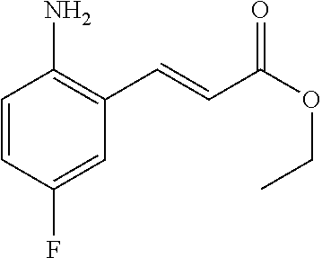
C1=CC(F)=CC(C=CC(OCC)=O)=C1N
